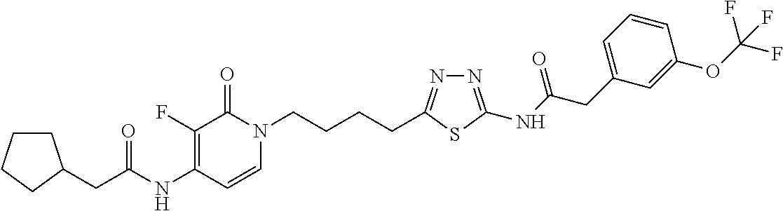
C1(NC(=O)CC2CCCC2)=C(F)C(=O)N(CCCCC2=NN=C(NC(CC3=CC=CC(OC(F)(F)F)=C3)=O)S2)C=C1
